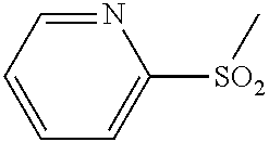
C1=CC=C([SO2]C)N=C1
